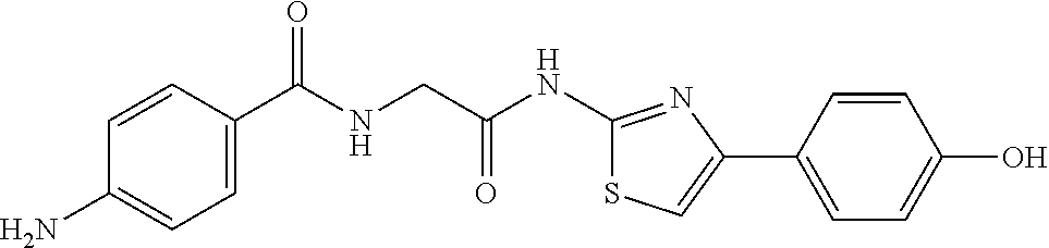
C1=CC(C(NCC(NC2=NC(C3=CC=C(O)C=C3)=CS2)=O)=O)=CC=C1N
